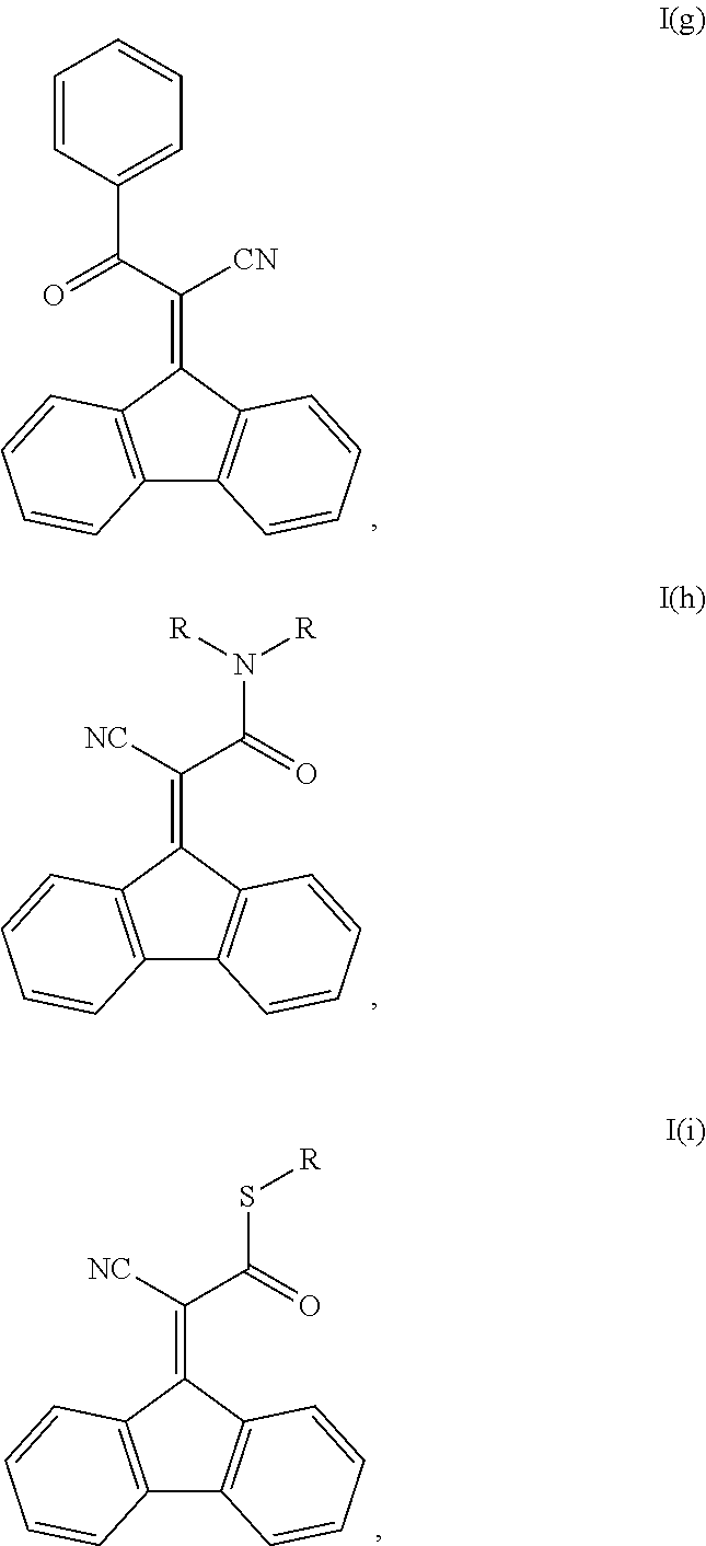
C12=C(C(=C([CN])C(C3=CC=CC=C3)=O)C3=C1C=CC=C3)C=CC=C2.C12=C(C(=C(C(N([R])[R])=O)[NC])C3=C1C=CC=C3)C=CC=C2.C12=C(C(=C(C(S[R])=O)[NC])C3=C1C=CC=C3)C=CC=C2
